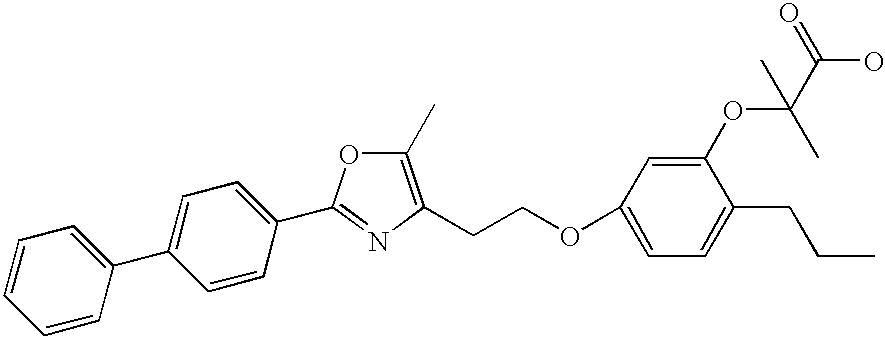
C1(C)=C(CCOC2=CC=C(CCC)C(OC(C(O)=O)(C)C)=C2)N=C(C2=CC=C(C3=CC=CC=C3)C=C2)O1
